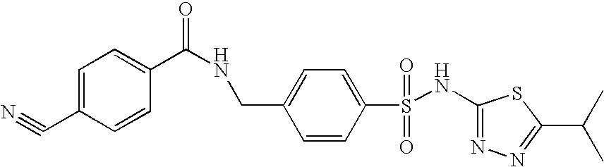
C1(NS(C2=CC=C(CNC(C3=CC=C(C#N)C=C3)=O)C=C2)(=O)=O)=NN=C(C(C)C)S1
